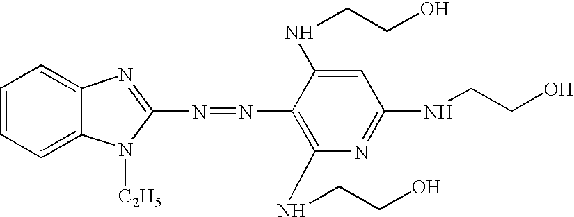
C1=CC=C2C(=C1)N=C(N=NC1=C(NCCO)N=C(NCCO)C=C1NCCO)N2[C2H5]
